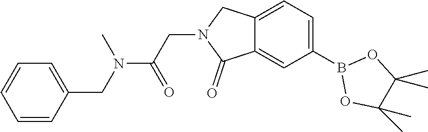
B1(C2=CC=C3C(=C2)C(=O)N(CC(N(CC2=CC=CC=C2)C)=O)C3)OC(C)(C)C(C)(C)O1
